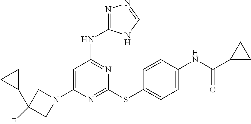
C1=C(N2CC(F)(C3CC3)C2)N=C(SC2=CC=C(NC(=O)C3CC3)C=C2)N=C1NC1=NN=CN1
